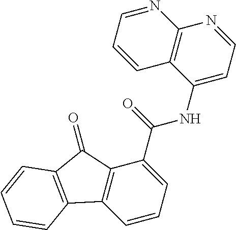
C1=CC=C(C(=O)NC2=CC=NC3=C2C=CC=N3)C2=C1C1=C(C2=O)C=CC=C1
